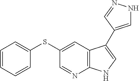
C1=NC2=C(C=C1SC1=CC=CC=C1)C(C1=CNN=C1)=CN2
